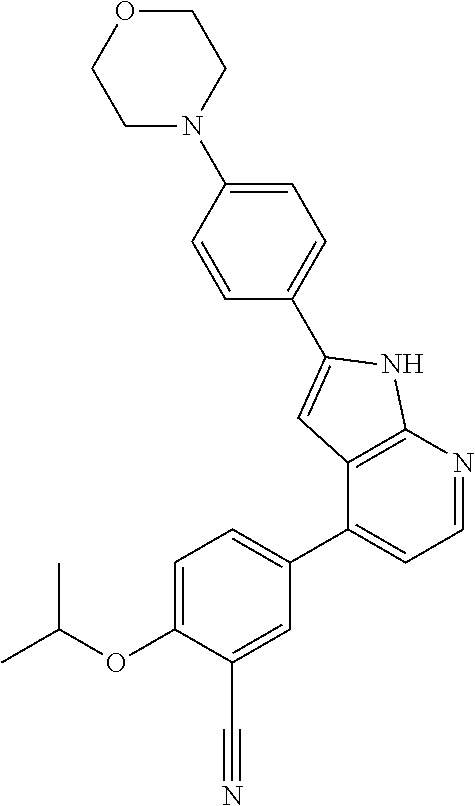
O(C1=CC=C(C2=CC=NC3=C2C=C(C2=CC=C(N4CCOCC4)C=C2)N3)C=C1C#N)C(C)C
